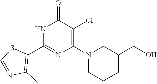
N1C(C2=C(C)N=CS2)=NC(N2CCCC(CO)C2)=C(Cl)C1=O
